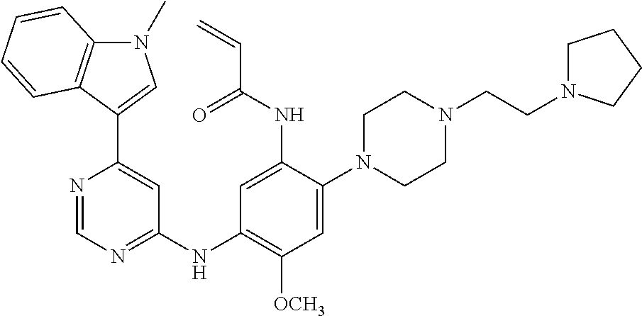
C1=NC(C2=CN(C)C3=C2C=CC=C3)=CC(NC2=C([OCH3])C=C(N3CCN(CCN4CCCC4)CC3)C(NC(C=C)=O)=C2)=N1
